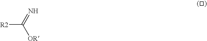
[R2]C(=N)[OR]
